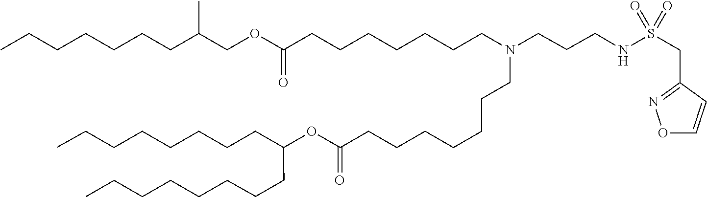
O(C(=O)CCCCCCCN(CCCCCCCC(OCC(CCCCCCC)C)=O)CCCNS(CC1=NOC=C1)(=O)=O)C(CCCCCCCC)CCCCCCCC
